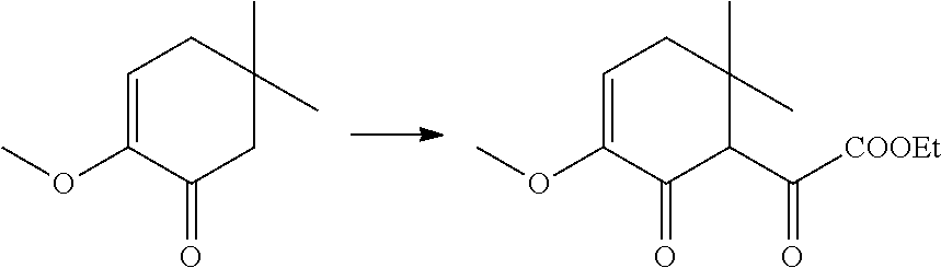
C1=C(OC)C(=O)CC(C)(C)C1.C1=C(OC)C(=O)C(C([COOEt])=O)C(C)(C)C1
